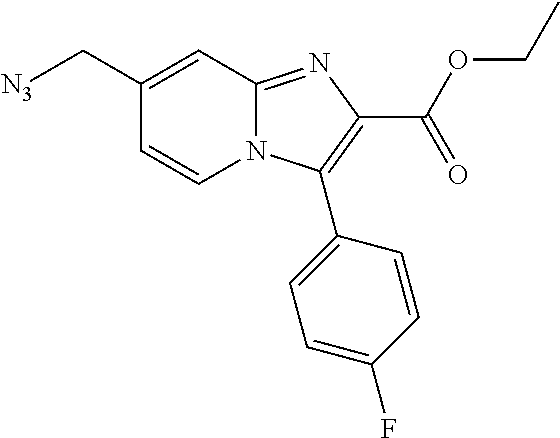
C1(C[N3])=CC2=NC(C(=O)OCC)=C(C3=CC=C(F)C=C3)N2C=C1
